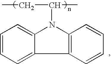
C1=CC=C2C(=C1)N(C(CC)C)C1=C2C=CC=C1
